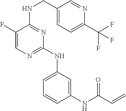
N(C1=CC=CC(NC(C=C)=O)=C1)C1=NC=C(F)C(NCC2=CC=C(C(F)(F)F)N=C2)=N1
